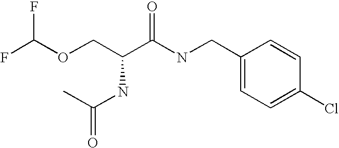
C1(CNC(C(COC(F)F)NC(C)=O)=O)=CC=C(Cl)C=C1
